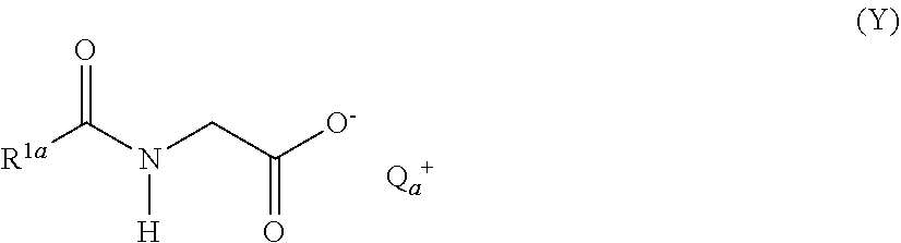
O=C(N(CC([O-])=O)[H])[R1a]
